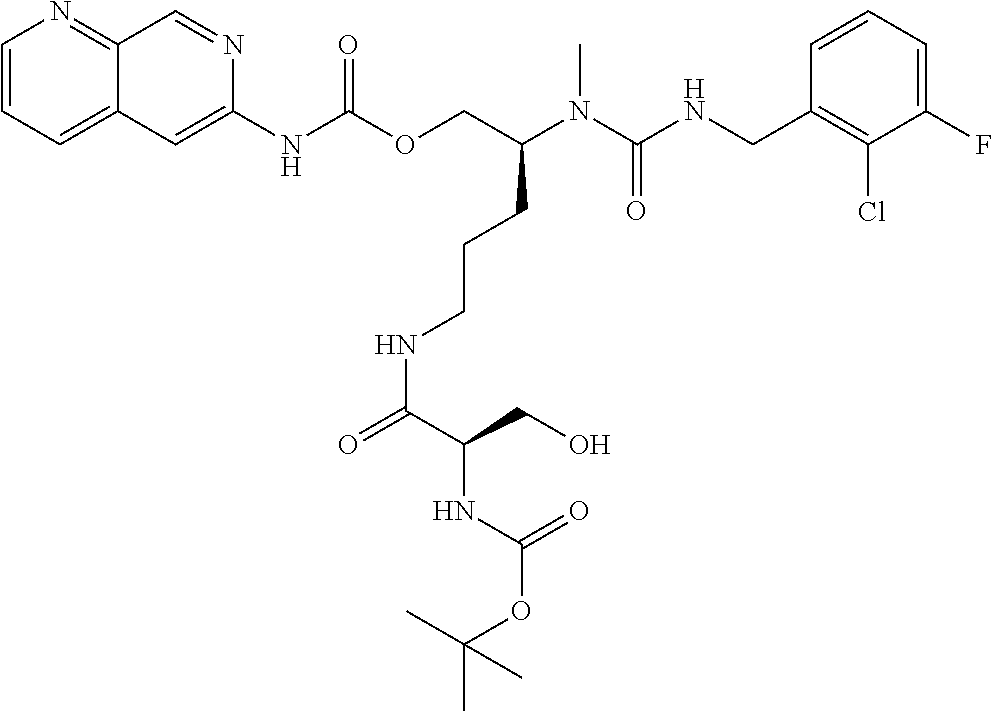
C1=CC(CNC(N(C(COC(NC2=CC3=CC=CN=C3C=N2)=O)CCCNC(C(NC(OC(C)(C)C)=O)CO)=O)C)=O)=C(Cl)C(F)=C1
